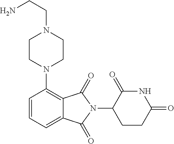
N1C(=O)C(N2C(=O)C3=C(N4CCN(CCN)CC4)C=CC=C3C2=O)CCC1=O
